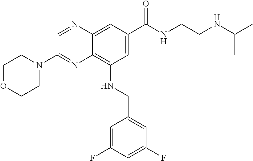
C1OCCN(C2=NC3=C(NCC4=CC(F)=CC(F)=C4)C=C(C(=O)NCCNC(C)C)C=C3N=C2)C1
